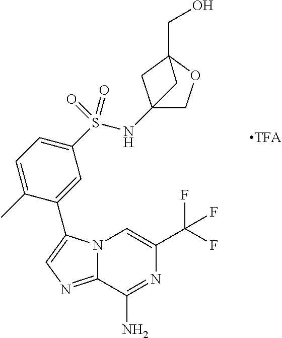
N12C(=NC=C1C1=CC(S(NC34COC(CO)(C3)C4)(=O)=O)=CC=C1C)C(N)=NC(C(F)(F)F)=C2
